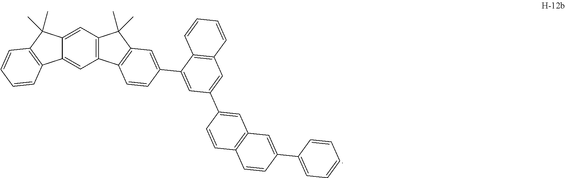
C12=CC3=C(C=C1C1=C(C2(C)C)C=CC=C1)C1=C(C3(C)C)C=C(C2=CC(C3=CC4=C(C=C3)C=CC(C3=CC=CC=C3)=C4)=CC3=C2C=CC=C3)C=C1
